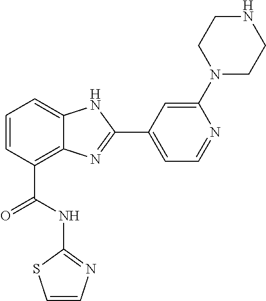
C1=CC(C(=O)NC2=NC=CS2)=C2C(=C1)NC(C1=CC=NC(N3CCNCC3)=C1)=N2
